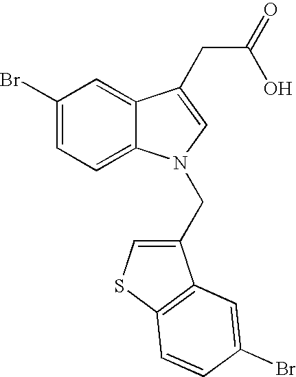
C1(Br)=CC=C2C(=C1)C(CC(=O)O)=CN2CC1=CSC2=C1C=C(Br)C=C2
